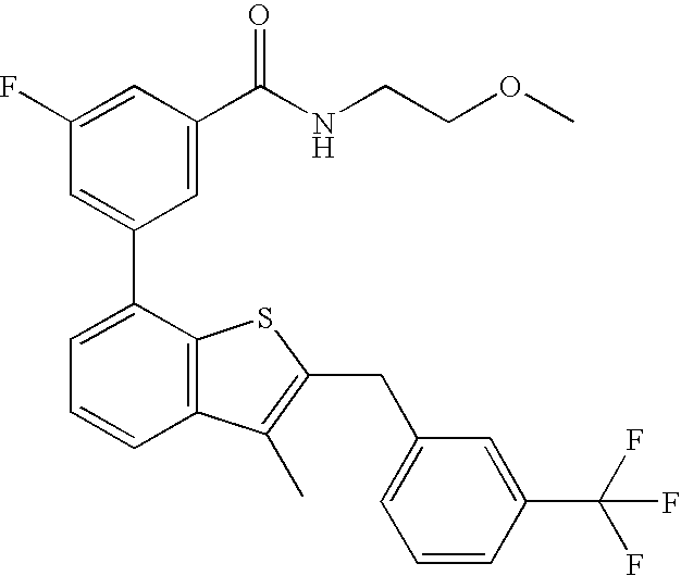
C1=C(C2=CC=CC3=C2SC(CC2=CC=CC(C(F)(F)F)=C2)=C3C)C=C(C(NCCOC)=O)C=C1F
